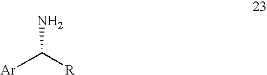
[Ar]C([R])N
